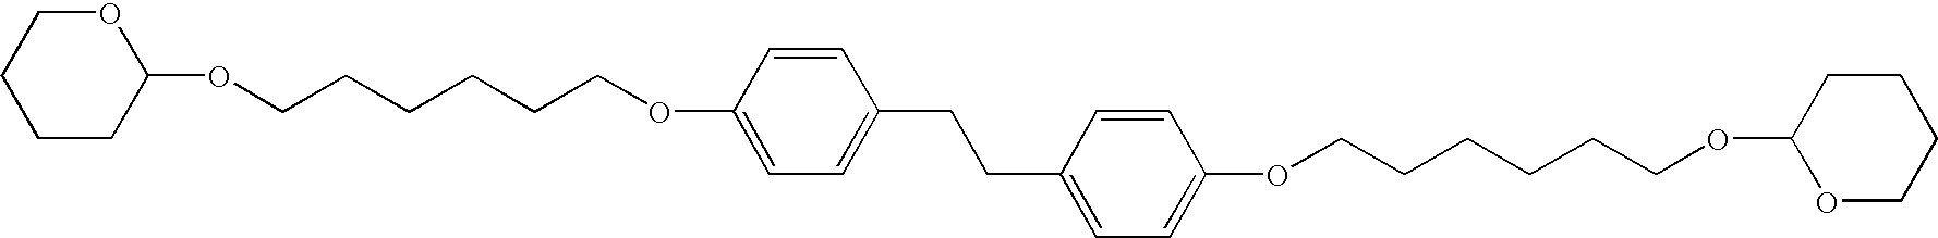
O1CCCCC1OCCCCCCOC1=CC=C(CCC2=CC=C(OCCCCCCOC3OCCCC3)C=C2)C=C1
